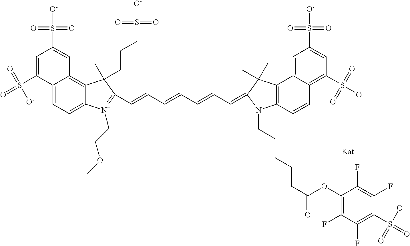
C1=C(S([O-])(=O)=O)C2=CC=C3C(=C2C=C1S(=O)(=O)[O-])C(CCCS(=O)(=O)[O-])(C)C(C=CC=CC=CC=C1C(C)(C)C2=C(C=CC4=C(S([O-])(=O)=O)C=C(S(=O)(=O)[O-])C=C42)N1CCCCCC(=O)OC1=C(F)C(F)=C(S(=O)(=O)[O-])C(F)=C1F)=[N+]3CCOC
